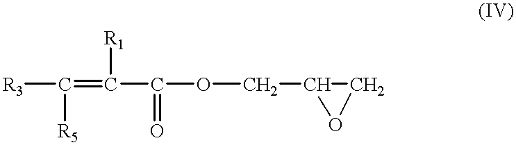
[R3]C(=C(C(OCC1CO1)=O)[R1])[R5]
